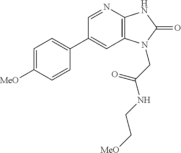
C1(C2=CC=C([MeO])C=C2)=CC2=C(N=C1)NC(=O)N2CC(NCC[MeO])=O
